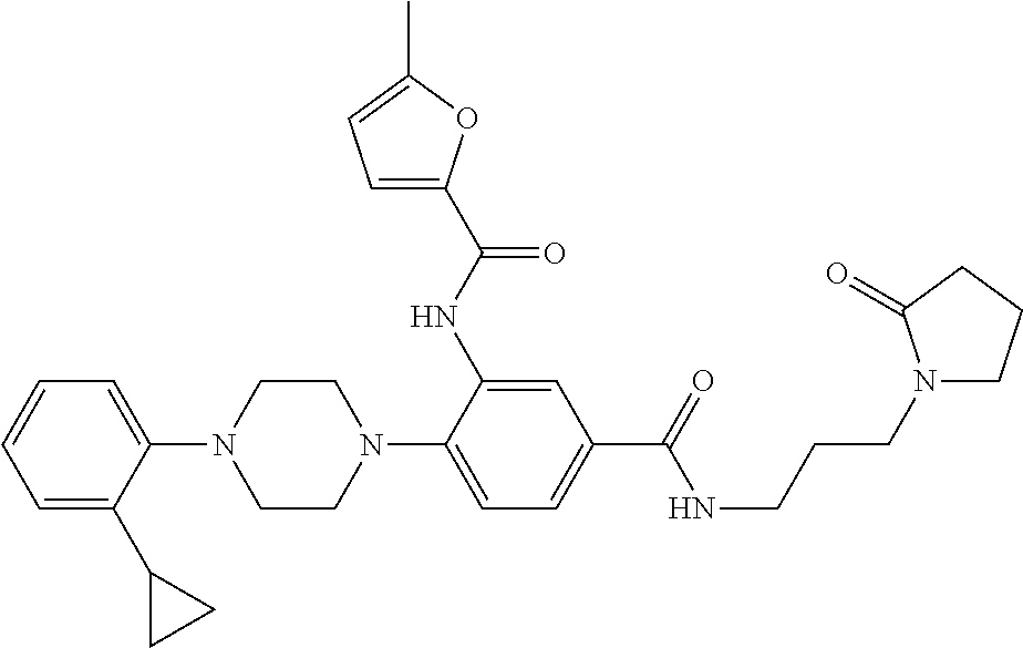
C1=CC=C(C2CC2)C(N2CCN(C3=CC=C(C(=O)NCCCN4CCCC4=O)C=C3NC(C3=CC=C(C)O3)=O)CC2)=C1
